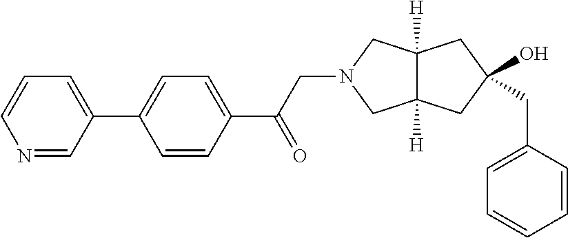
N1=CC(C2=CC=C(C(CN3CC4([H])C([H])(C3)CC(CC3=CC=CC=C3)(O)C4)=O)C=C2)=CC=C1
